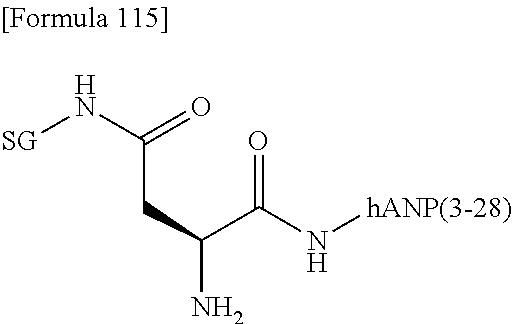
[SG]NC(CC(C(N[hANP(3-28)])=O)N)=O
